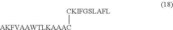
[AKFVAAWTLKAAAC][CKIFGSLAFL]
